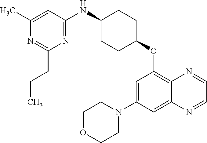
C1(C)=CC(NC2CCC(OC3=C4C(=CC(N5CCOCC5)=C3)N=CC=N4)CC2)=NC(CCC)=N1
